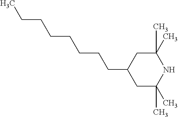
C1C(C)(C)NC(C)(C)CC1CCCCCCCC
